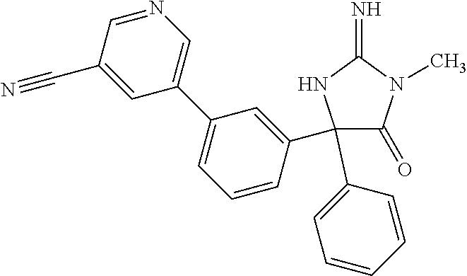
C1(C2=CC=CC=C2)(C2=CC(C3=CN=CC(C#N)=C3)=CC=C2)C(=O)N(C)C(=N)N1
